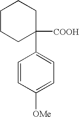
C1(C2=CC=C([OMe])C=C2)([COOH])CCCCC1
